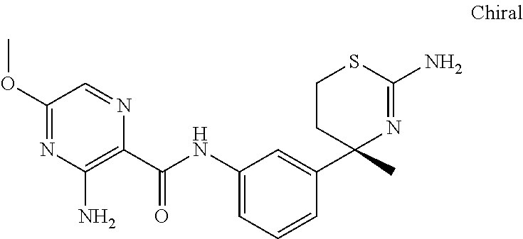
N1=CC(OC)=NC(N)=C1C(NC1=CC=CC(C2(C)N=C(N)SCC2)=C1)=O
